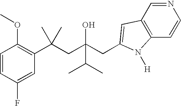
C1=CC(F)=CC(C(CC(CC2=CC3=C(C=CN=C3)N2[H])(O)C(C)C)(C)C)=C1OC
